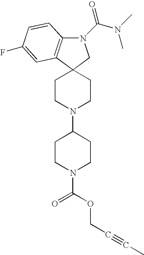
N1(C(N(C)C)=O)C2=C(C3(C1)CCN(C1CCN(C(=O)OCC#CC)CC1)CC3)C=C(F)C=C2
